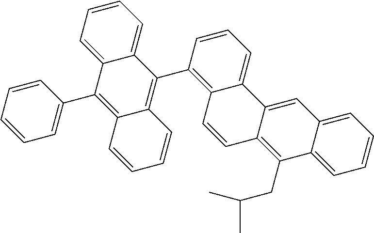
C1=CC=C2C(=C1)C(C1=C3C(=CC=C1)C1=CC4=CC=CC=C4C(CC(C)C)=C1C=C3)=C1C(=C2C2=CC=CC=C2)C=CC=C1
